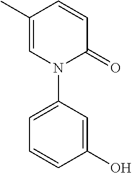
C1=C(C)C=CC(=O)N1C1=CC=CC(O)=C1
